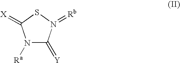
N1([Ra])C(=[Y])N(=[Rb])SC1=[X]
